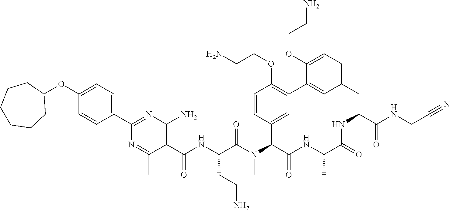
C1(C(NC(C(N(C2C(=O)NC(C)C(=O)NC(C(NCC#N)=O)CC3=CC=C(OCCN)C(=C3)C3=C(OCCN)C=CC2=C3)C)=O)CCN)=O)=C(N)N=C(C2=CC=C(OC3CCCCCC3)C=C2)N=C1C
